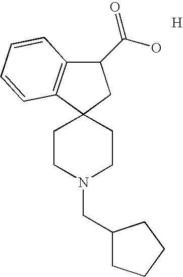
C1(C(O)=O)C2=C(C3(C1)CCN(CC1CCCC1)CC3)C=CC=C2.[H]
